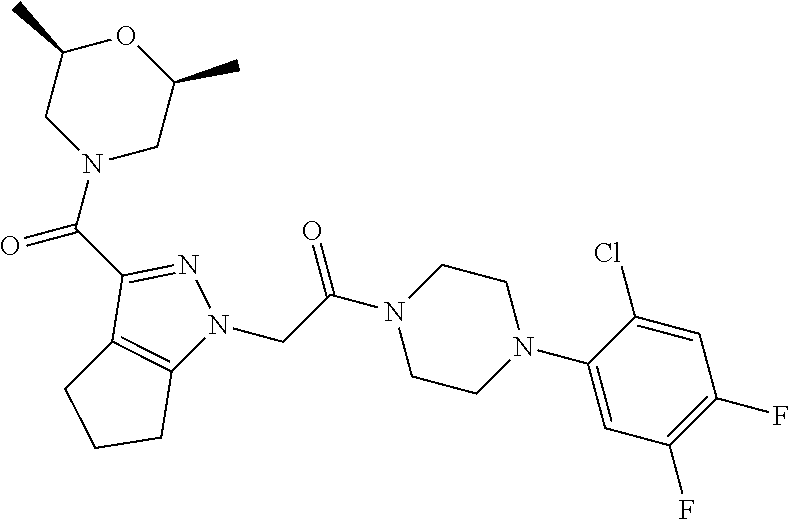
C1(C(N2CC(C)OC(C)C2)=O)=NN(CC(N2CCN(C3=CC(F)=C(F)C=C3Cl)CC2)=O)C2=C1CCC2
